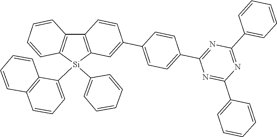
C12=C([Si](C3=CC=CC4=C3C=CC=C4)(C3=CC=CC=C3)C3=C1C=CC(C1=CC=C(C4=NC(C5=CC=CC=C5)=NC(C5=CC=CC=C5)=N4)C=C1)=C3)C=CC=C2
